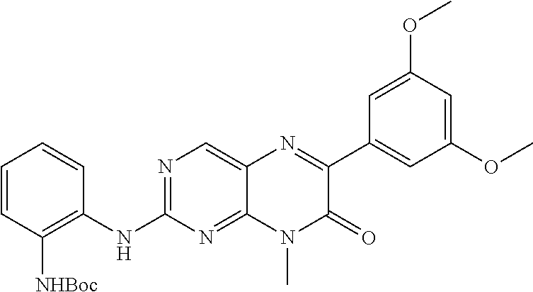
C1=CC([NHBoc])=C(NC2=NC=C3C(=N2)N(C)C(=O)C(C2=CC(OC)=CC(OC)=C2)=N3)C=C1
